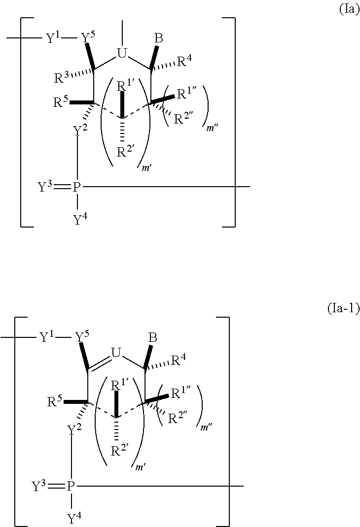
C1([Y5][Y1]C)([R3])C([R5])([Y2]P(C)([Y4])=[Y3])C([R1])([R2])C([R1])([R2])C(B)([R4])[U]1C.C1([Y5][Y1]C)=[U]C(B)([R4])C([R1])([R2])C([R1])([R2])C1([R5])[Y2]P(C)([Y4])=[Y3]
